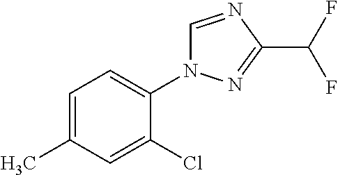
C1=C(C)C=C(Cl)C(N2C=NC(C(F)F)=N2)=C1
